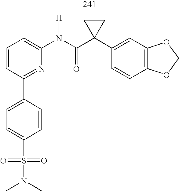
C1=C(C2=NC(N(C(C3(C4=CC5=C(C=C4)OCO5)CC3)=O)[H])=CC=C2)C=CC(S(=O)(=O)N(C)C)=C1
